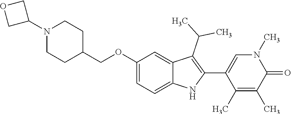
C(OC1=CC=C2C(=C1)C(C(C)C)=C(C1=CN(C)C(=O)C(C)=C1C)N2)C1CCN(C2COC2)CC1
